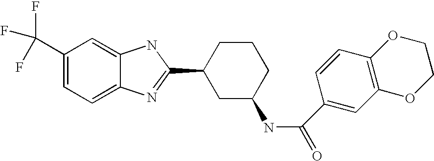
C1(C(F)(F)F)=CC=C2C(=C1)NC(C1CC(NC(=O)C3=CC4=C(C=C3)OCCO4)CCC1)=N2
